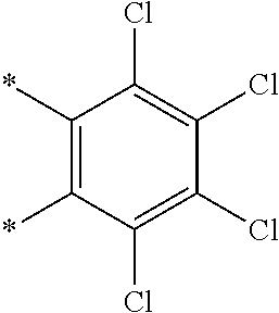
C1(*)=C(*)C(Cl)=C(Cl)C(Cl)=C1Cl
